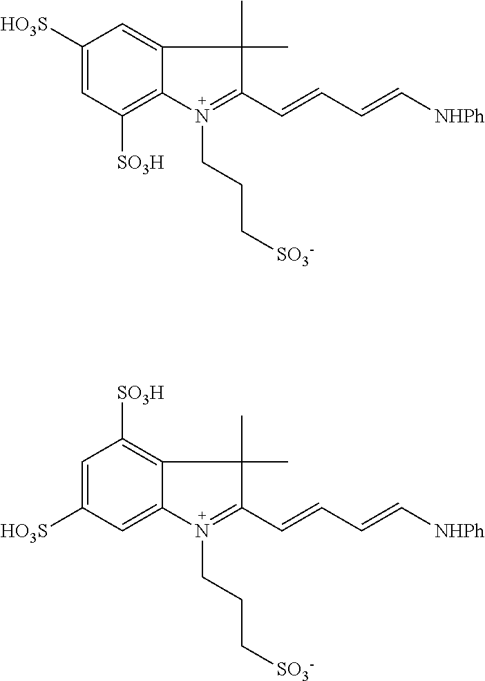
C1([HO3S])=CC([SO3H])=C2C(=C1)C(C)(C)C(C=CC=C[NHPh])=N2CCC[SO3-].C1=C([HO3S])C=C2C(=C1[SO3H])C(C)(C)C(C=CC=C[NHPh])=N2CCC[SO3-]
